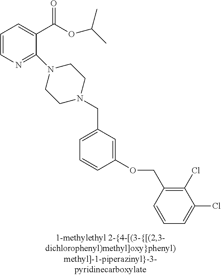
C1=CN=C(N2CCN(CC3=CC=CC(OCC4=C(Cl)C(Cl)=CC=C4)=C3)CC2)C(C(OC(C)C)=O)=C1
